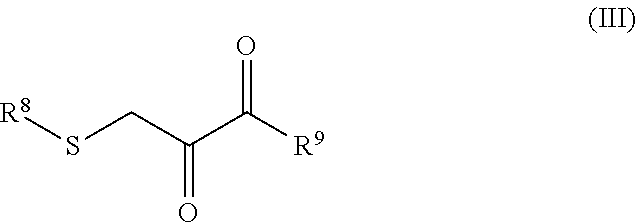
[R8]SCC(C([R9])=O)=O
